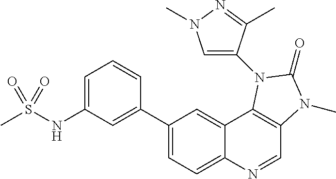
C1(C2=CC(NS(C)(=O)=O)=CC=C2)=CC=C2C(=C1)C1=C(C=N2)N(C)C(=O)N1C1=CN(C)N=C1C
